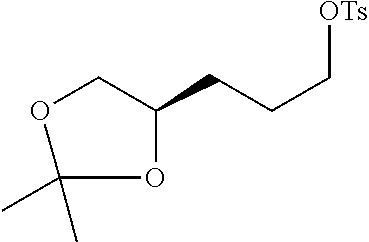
O1CC(CCC[OTs])OC1(C)C
